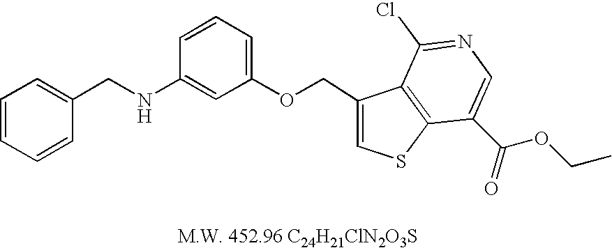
C1=CC=CC(CNC2=CC(OCC3=CSC4=C3C(Cl)=NC=C4C(=O)OCC)=CC=C2)=C1
